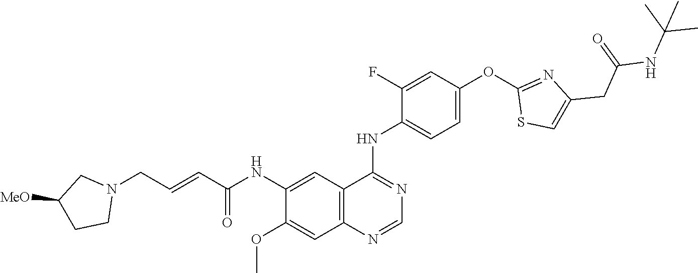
O=C(C=CCN1CC([MeO])CC1)NC1=CC2=C(C=C1OC)N=CN=C2NC1=CC=C(OC2=NC(CC(NC(C)(C)C)=O)=CS2)C=C1F
